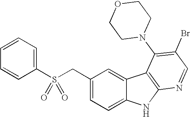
C1(CS(C2=CC=CC=C2)(=O)=O)=CC=C2C(=C1)C1=C(N2)N=CC(Br)=C1N1CCOCC1
